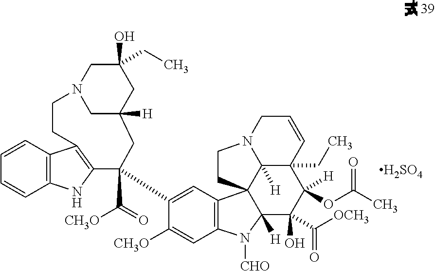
C1C2([H])CC(O)(CC)CN1CCC1=C(C(C(=O)[CH3O])(C3=CC4=C(C=C3[CH3O])N([CHO])C3([H])C(O)(C([OCH3])=O)C(OC(C)=O)([H])C5(CC)C=CCN6CCC43C56[H])C2)NC2=C1C=CC=C2.[H2SO4]
